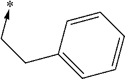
C1=C(CC->*)C=CC=C1
